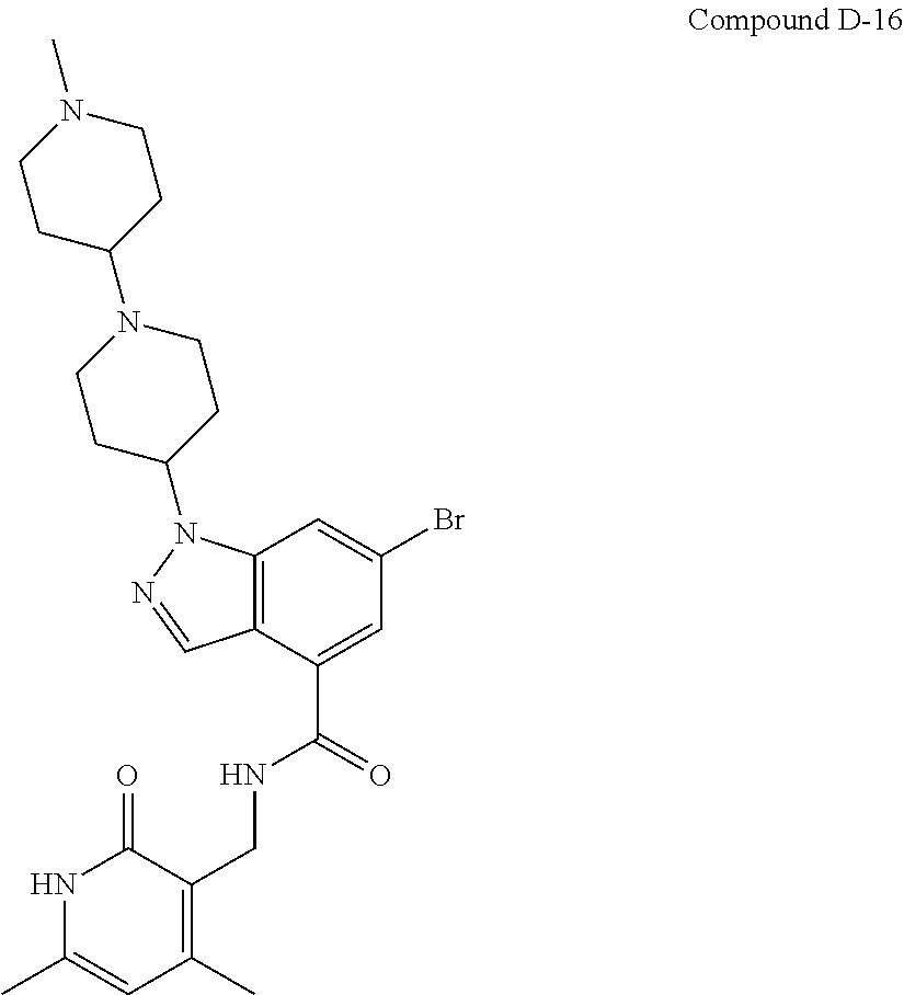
C12=C(C(C(=O)NCC3=C(C)C=C(C)NC3=O)=CC(Br)=C1)C=NN2C1CCN(C2CCN(C)CC2)CC1
